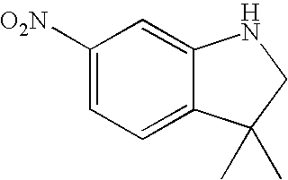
[O2N]C1=CC=C2C(=C1)NCC2(C)C
